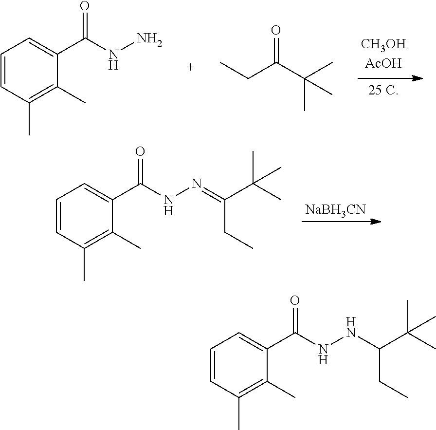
C1=CC(C)=C(C)C(C(NN)=O)=C1.CCC(C(C)(C)C)=O.[NaBH3CN].C1=CC(C)=C(C)C(C(NN=C(CC)C(C)(C)C)=O)=C1.C1=CC(C)=C(C)C(C(NNC(CC)C(C)(C)C)=O)=C1
